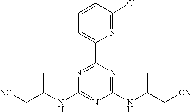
C(C)(NC1=NC(NC(C)C[CN])=NC(C2=CC=CC(Cl)=N2)=N1)C[NC]
